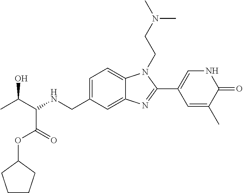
C1=C(CNC(C(C)O)C(=O)OC2CCCC2)C=C2C(=C1)N(CCN(C)C)C(C1=CNC(=O)C(C)=C1)=N2
